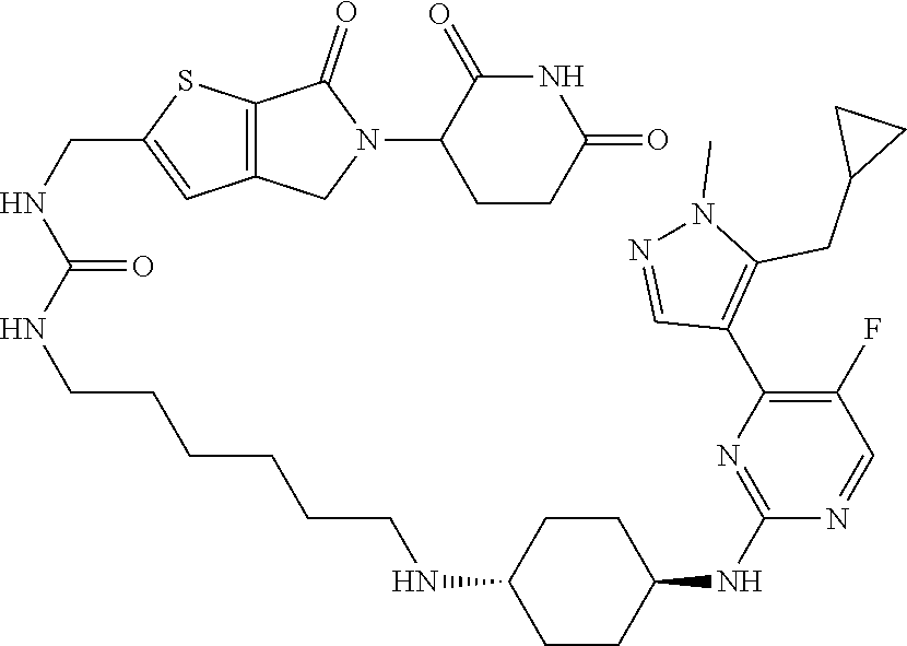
C1CC(=O)NC(=O)C1N1C(=O)C2=C(C1)C=C(CNC(NCCCCCCNC1CCC(NC3=NC(C4=C(CC5CC5)N(C)N=C4)=C(F)C=N3)CC1)=O)S2
